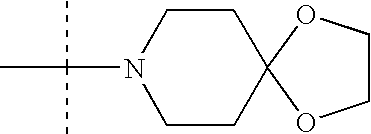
N1(C(C)(C)C)CCC2(CC1)OCCO2
